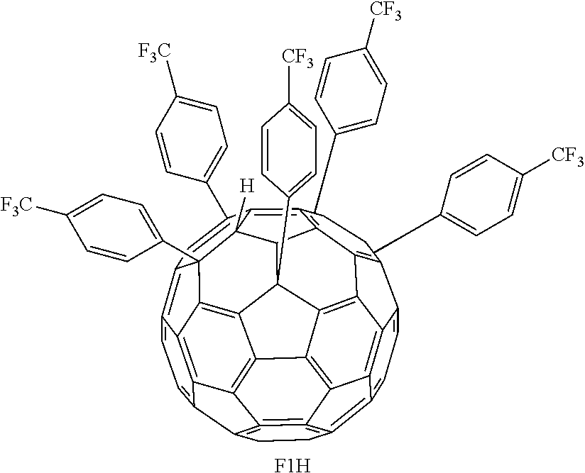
C1=CC=C([CF3])C=C1.C1=CC=C([CF3])C=C1.[F1H].C1=C2C3=C4C(=C1)=C1=C5=C6=C(CC1)C1=CC=C7=C8C=C(C9=CC=C([F3C])C=C9)C9=C%10=C%11C(=C2CC%10)C3=C2C(=C45)C3=C6C1=C7C1=C3C2(C2=CC=C([CF3])C=C2)C%11C9([H])C18C1=CC=C([F3C])C=C1
